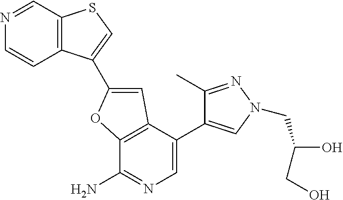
C12=C(C=NC=C1)SC=C2C1=CC2=C(C(N)=NC=C2C2=CN(CC(O)CO)N=C2C)O1
